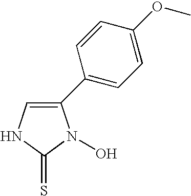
C1(C2=CC=C(OC)C=C2)=CNC(=S)N1O
